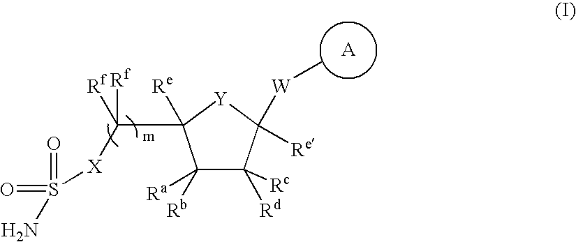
C1([Rb])([Ra])C([Rc])([Rd])C([Re])([W]C)[Y]C1(C([Rf])([X]S(=O)(=O)N)[Rf])[Re].[A]
